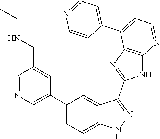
C1=NC=C(C2=CC=C3C(=C2)C(C2=NC4=C(N2)N=CC=C4C2=CC=NC=C2)=NN3)C=C1CNCC
